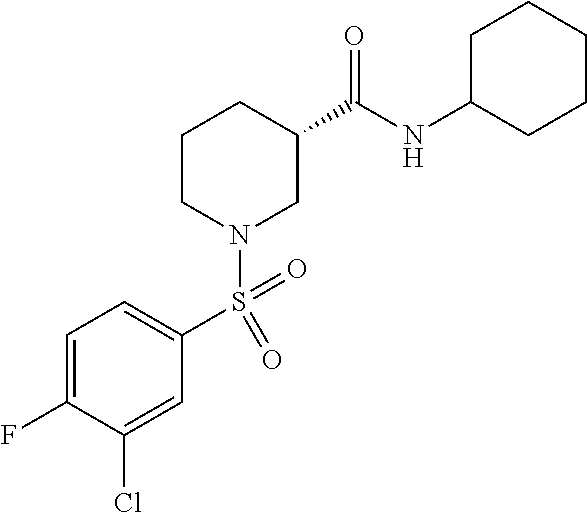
C1C(NC(C2CCCN(S(C3=CC=C(F)C(Cl)=C3)(=O)=O)C2)=O)CCCC1
